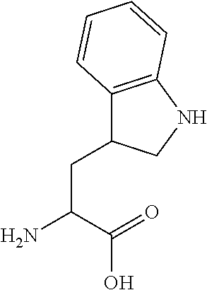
C(C(=O)O)(N)CC1C2=C(NC1)C=CC=C2
